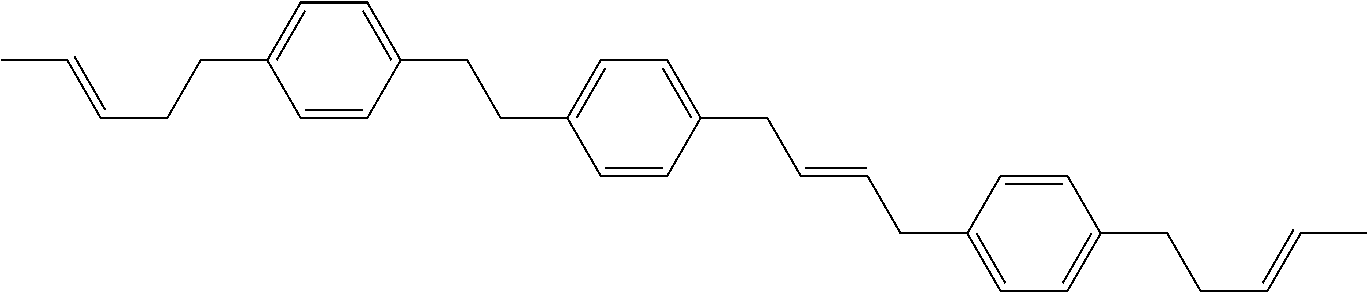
C1=CC(CCC2=CC=C(CC=CCC3=CC=C(CCC=CC)C=C3)C=C2)=CC=C1CCC=CC
